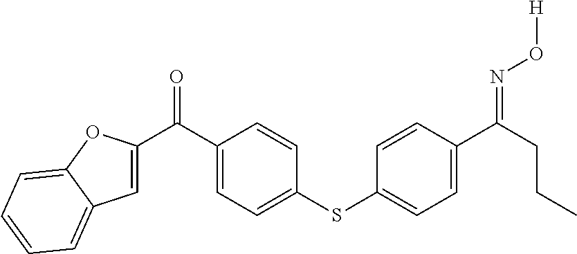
C1(C(C2=CC3=CC=CC=C3O2)=O)=CC=C(SC2=CC=C(C(CCC)=NO[H])C=C2)C=C1
